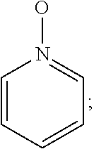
C1=CC=CC=N1O
